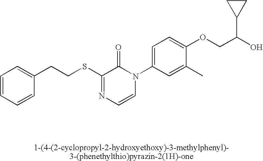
S(C1=NC=CN(C2=CC=C(OCC(O)C3CC3)C(C)=C2)C1=O)CCC1=CC=CC=C1
